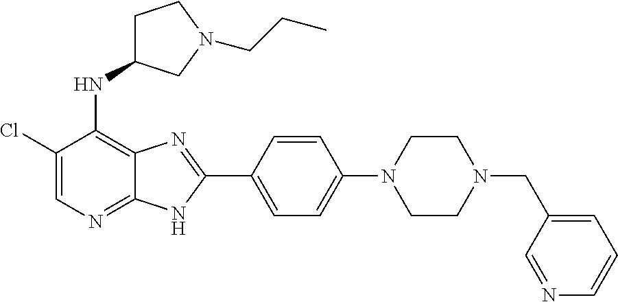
C1(Cl)=CN=C2C(=C1NC1CCN(CCC)C1)N=C(C1=CC=C(N3CCN(CC4=CC=CN=C4)CC3)C=C1)N2
